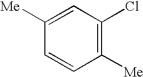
C1=C([Me])C=CC([Me])=C1Cl
